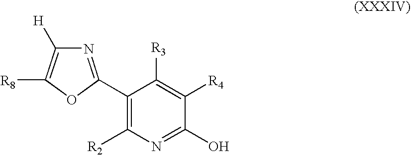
C1(O)=NC([R2])=C(C2=NC([H])=C([R8])O2)C([R3])=C1[R4]
